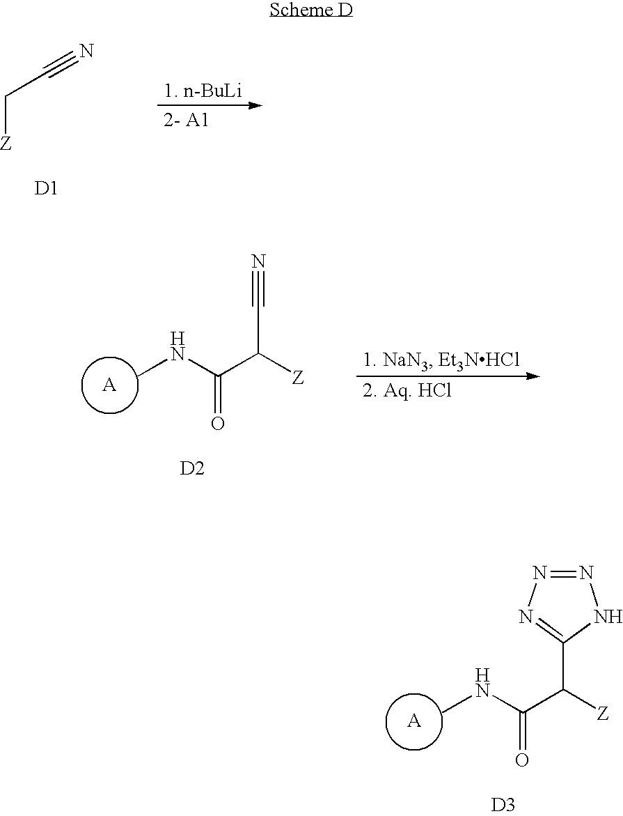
[Z]CC#N.[D1].CNC(C([Z])C#N)=O.[D2].CNC(C([Z])C1=NN=NN1)=O.[D3]
